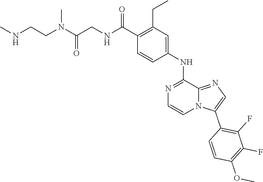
C(CN(C(CNC(C1=C(CC)C=C(NC2=NC=CN3C2=NC=C3C2=C(F)C(F)=C(OC)C=C2)C=C1)=O)=O)C)NC
